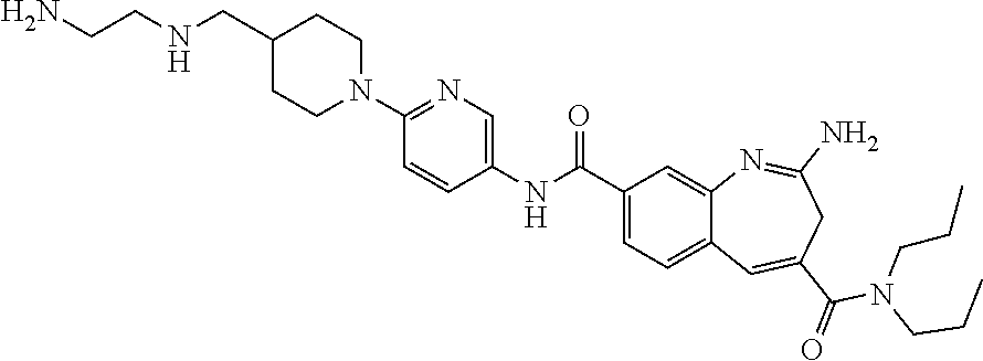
C1(N2CCC(CNCCN)CC2)=NC=C(NC(C2=CC=C3C(=C2)N=C(N)CC(C(=O)N(CCC)CCC)=C3)=O)C=C1
